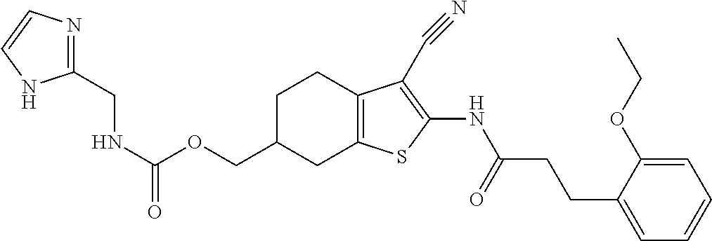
C(OCC1CC2=C(CC1)C(C#N)=C(NC(CCC1=CC=CC=C1OCC)=O)S2)(NCC1=NC=CN1)=O
